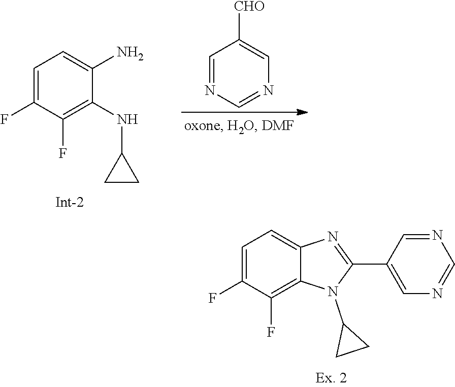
C1=NC=C(C2=NC3=CC=C(F)C(F)=C3N2C2CC2)C=N1.C1(NC2CC2)=C(F)C(F)=CC=C1N.N1=CN=CC([CHO])=C1
